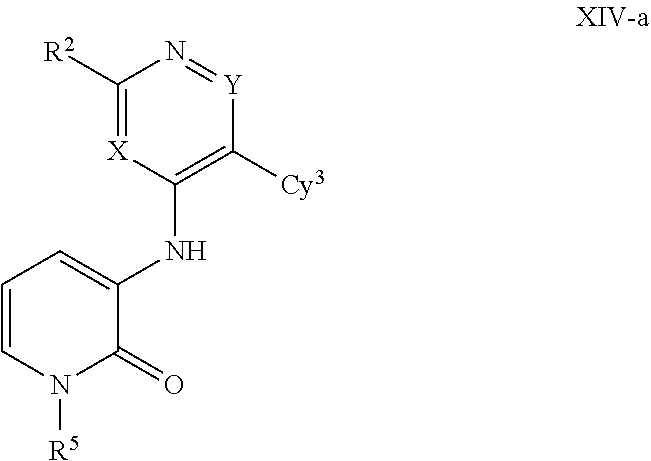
C1([R2])=[X]C(NC2=CC=CN([R5])C2=O)=C([Cy3])[Y]=N1
